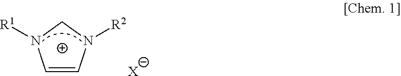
C1=CN([R2])CN1[R1].[X]
